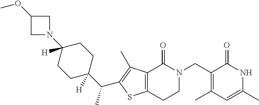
C1(OC)CN(C2([H])CCC(C(C)C3=C(C)C4=C(S3)CCN(CC3=C(C)C=C(C)NC3=O)C4=O)([H])CC2)C1
